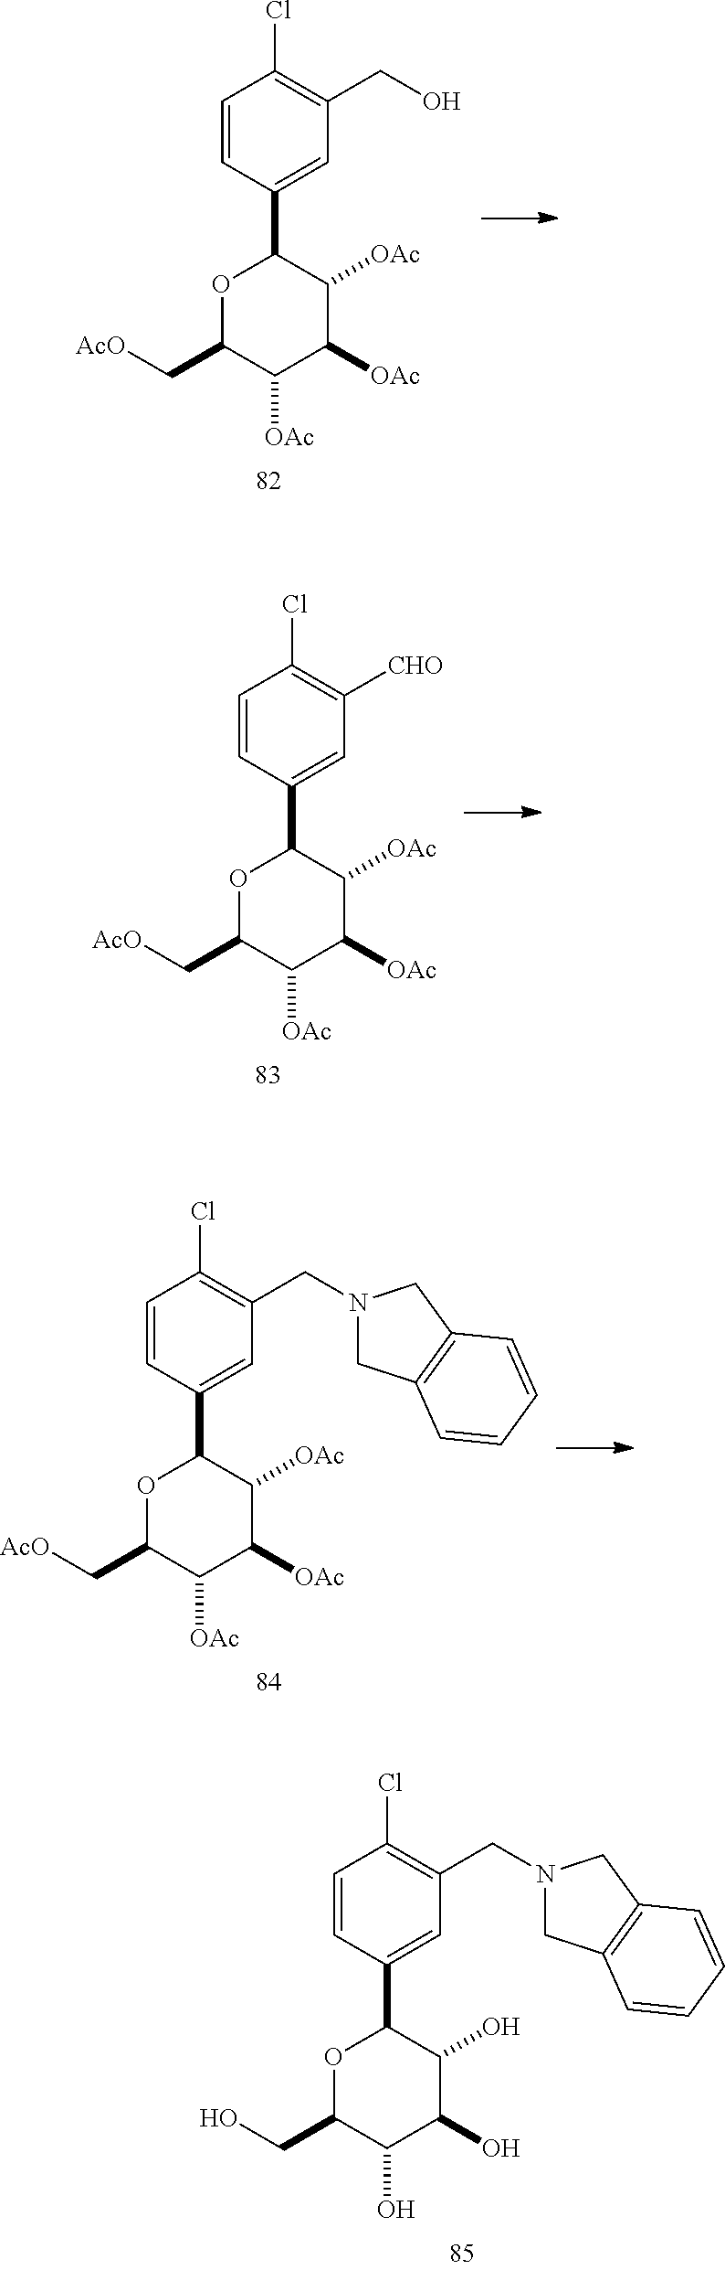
O1C(C[AcO])C([OAc])C([OAc])C([OAc])C1C1=CC(CO)=C(Cl)C=C1.O1C(C[AcO])C([OAc])C([OAc])C([OAc])C1C1=CC([CHO])=C(Cl)C=C1.O1C(C[AcO])C([OAc])C([OAc])C([OAc])C1C1=CC(CN2CC3=C(C2)C=CC=C3)=C(Cl)C=C1.O1C(CO)C(O)C(O)C(O)C1C1=CC(CN2CC3=C(C2)C=CC=C3)=C(Cl)C=C1
